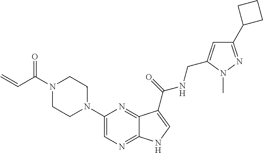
C1(N2CCN(C(C=C)=O)CC2)=CN=C2C(=N1)C(C(=O)NCC1=CC(C3CCC3)=NN1C)=CN2
